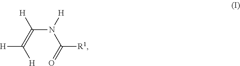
N(C([R1])=O)(C(=C([H])[H])[H])[H]
